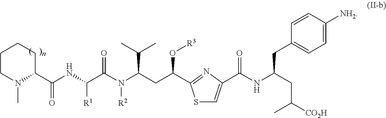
C1CN(C)C(C(NC(C(N(C(CC(O[R3])C2=NC(C(=O)NC(CC3=CC=C([NH2])C=C3)CC(C)[CO2H])=CS2)C(C)C)[R2])=O)[R1])=O)CC1
